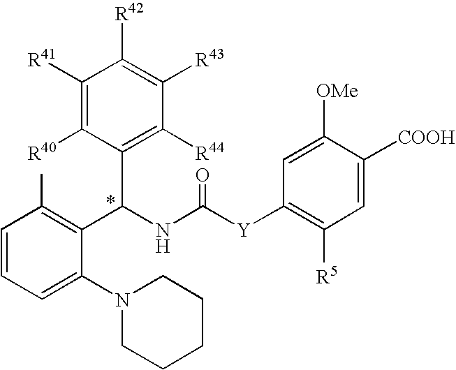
C1=CC=C(N2CCCCC2)C(C(NC([Y]C2=C([R5])C=C([COOH])C([OMe])=C2)=O)C2=C([R44])C([R43])=C([R42])C([R41])=C2[R40])=C1C
